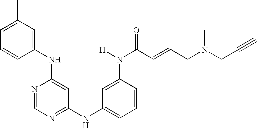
C1(NC2=CC(C)=CC=C2)=CC(NC2=CC=CC(N(C(C=CCN(CC#C)C)=O)[H])=C2)=NC=N1
